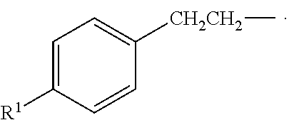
C1=C([R1])C=CC([CH2CH2]C)=C1
